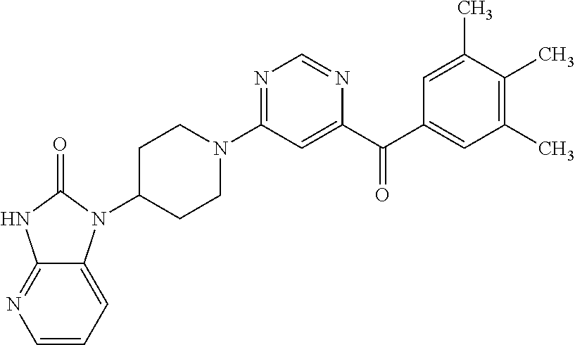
C1C(N2C3=CC=CN=C3NC2=O)CCN(C2=NC=NC(C(C3=CC(C)=C(C)C(C)=C3)=O)=C2)C1
